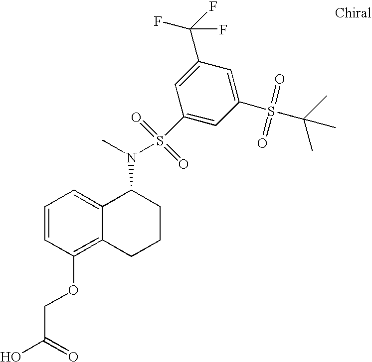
C1=CC(OCC(O)=O)=C2C(=C1)C(N(C)S(C1=CC(S(C(C)(C)C)(=O)=O)=CC(C(F)(F)F)=C1)(=O)=O)CCC2
